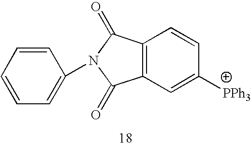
C12=C(C=C([PPh3])C=C1)C(=O)N(C1=CC=CC=C1)C2=O
